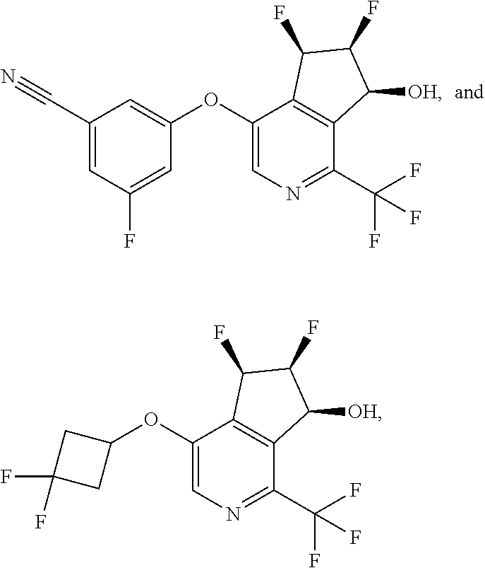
C1(C#N)=CC(F)=CC(OC2=CN=C(C(F)(F)F)C3=C2C(F)C(F)C3[OH])=C1.C1(OC2=CN=C(C(F)(F)F)C3=C2C(F)C(F)C3[OH])CC(F)(F)C1
